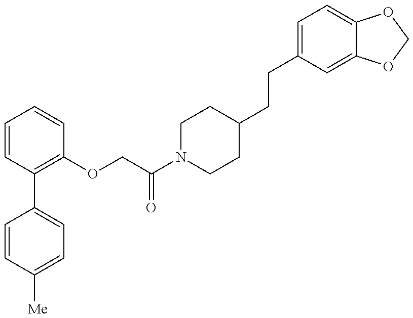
C1=CC([Me])=CC=C1C1=C(OCC(N2CCC(CCC3=CC=C4C(=C3)OCO4)CC2)=O)C=CC=C1
